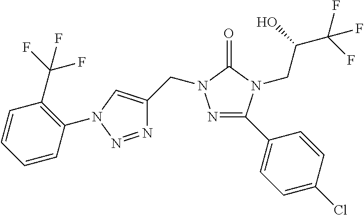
N1=C(C2=CC=C(Cl)C=C2)N(CC(C(F)(F)F)O)C(=O)N1CC1=CN(C2=C(C(F)(F)F)C=CC=C2)N=N1
